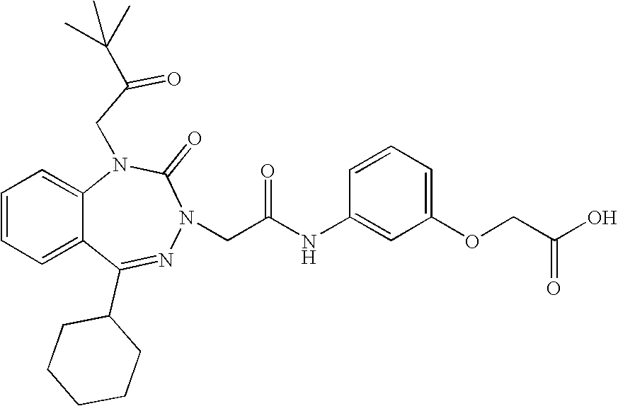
C1=CC=C2C(=C1)N(CC(=O)C(C)(C)C)C(=O)N(CC(NC1=CC(OCC(O)=O)=CC=C1)=O)N=C2C1CCCCC1
